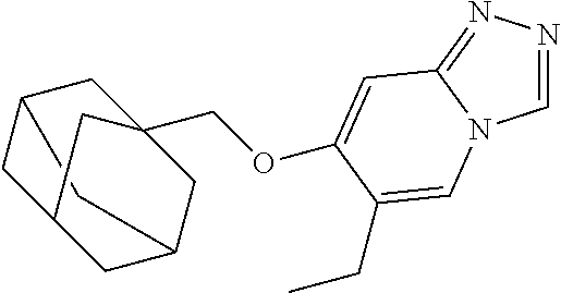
C12CC3CC(C1)CC(COC1=CC4=NN=CN4C=C1CC)(C2)C3
